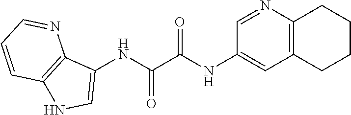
C1=C(NC(C(NC2=CNC3=C2N=CC=C3)=O)=O)C=NC2=C1CCCC2
